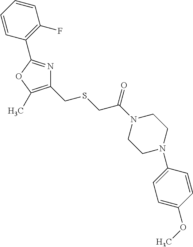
C1=CC(C2=NC(CSCC(=O)N3CCN(C4=CC=C(OC)C=C4)CC3)=C(C)O2)=C(F)C=C1
